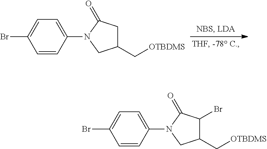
C1(C[OTBDMS])CC(=O)N(C2=CC=C(Br)C=C2)C1.C1(C[OTBDMS])C(Br)C(=O)N(C2=CC=C(Br)C=C2)C1
